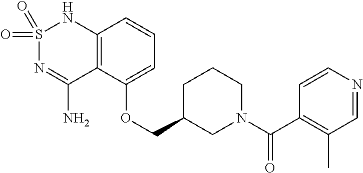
C12=C(C(OCC3CN(C(C4=C(C)C=NC=C4)=O)CCC3)=CC=C1)C(N)=NS(=O)(=O)N2
